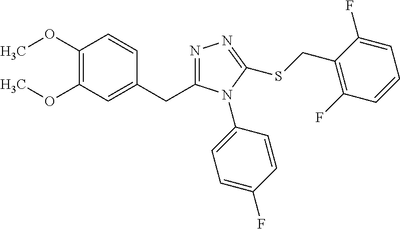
C1(OC)=C(OC)C=C(CC2=NN=C(SCC3=C(F)C=CC=C3F)N2C2=CC=C(F)C=C2)C=C1
